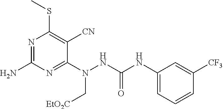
C1(N(NC(NC2=CC=CC([CF3])=C2)=O)C[EtO2C])=NC(N)=NC(SC)=C1[CN]
